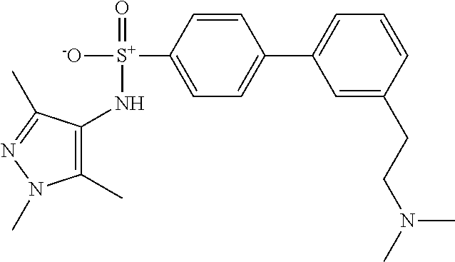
C1(N[S+]([-O])(=O)C2=CC=C(C3=CC=CC(CCN(C)C)=C3)C=C2)=C(C)N(C)N=C1C
